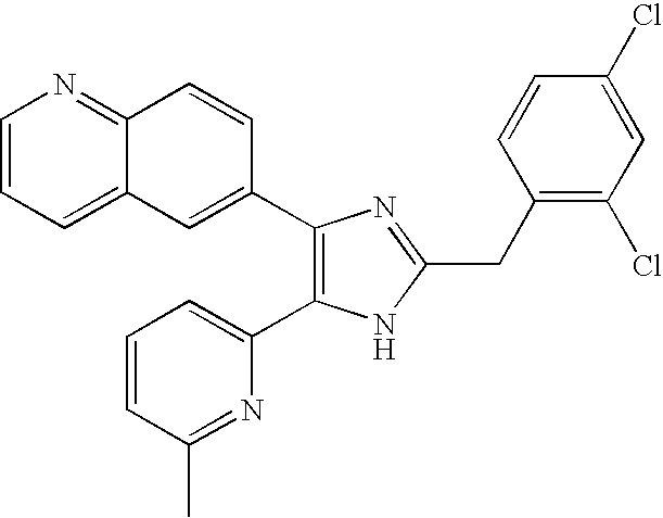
C1=CC=C2C(=N1)C=CC(C1=C(C3=CC=CC(C)=N3)NC(CC3=C(Cl)C=C(Cl)C=C3)=N1)=C2
